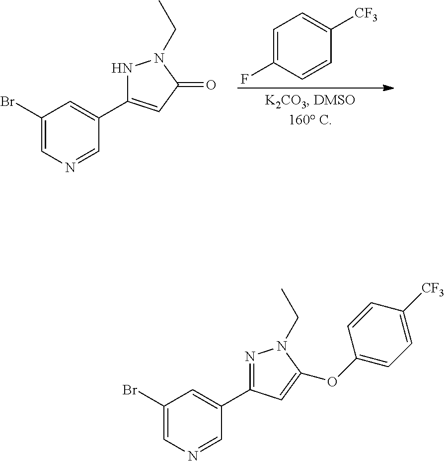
C1(Br)=CN=CC(C2=CC(=O)N(CC)N2)=C1.C1=C(F)C=CC([CF3])=C1.C1(Br)=CN=CC(C2=NN(CC)C(OC3=CC=C([CF3])C=C3)=C2)=C1
